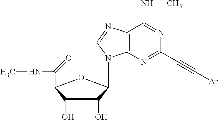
N1=C(NC)C2=C(N=C1C#C[Ar])N(C1C(O)C(O)C(C(NC)=O)O1)C=N2
